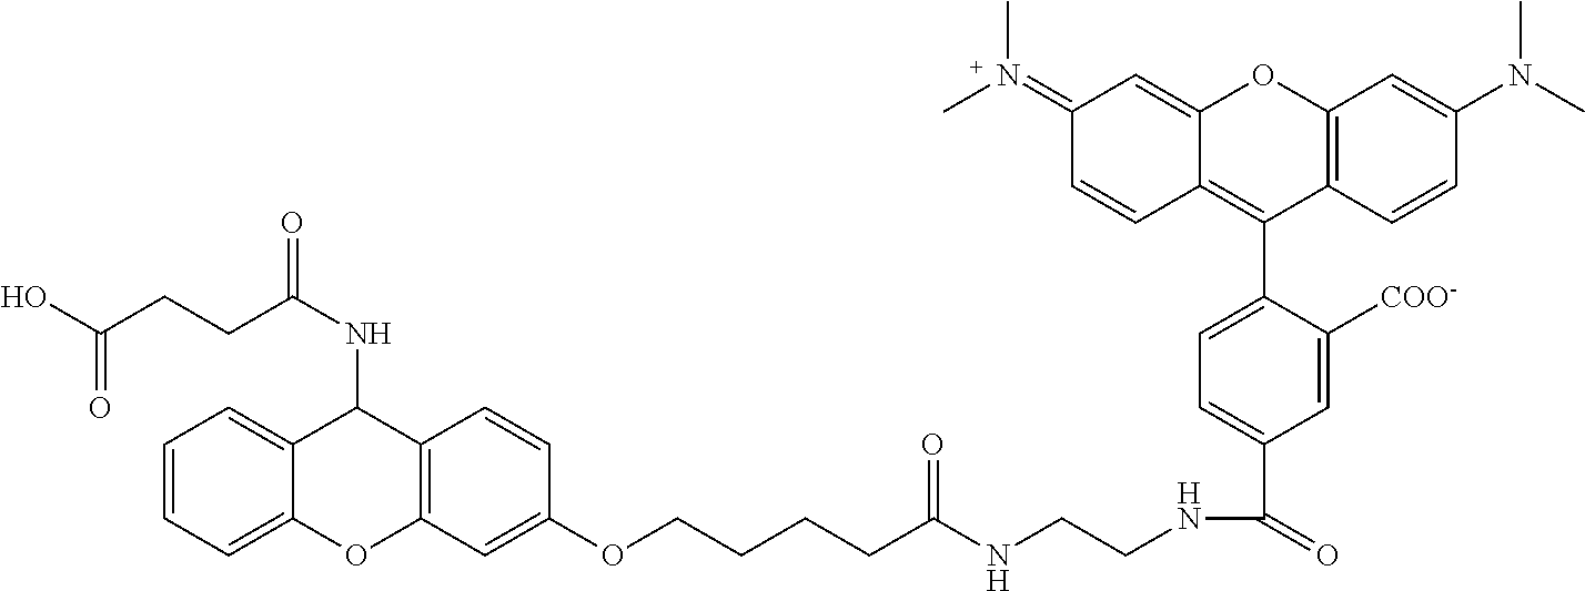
C1(=N(C)C)C=CC2=C(C3=CC=C(C(=O)NCCNC(CCCCOC4=CC5=C(C=C4)C(NC(CCC(O)=O)=O)C4=CC=CC=C4O5)=O)C=C3[COO-])C3=C(OC2=C1)C=C(N(C)C)C=C3
